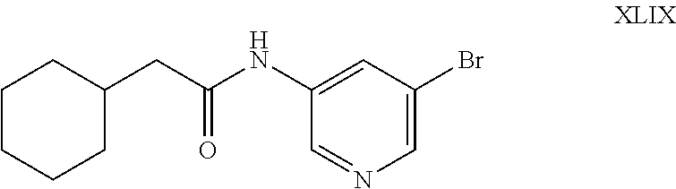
C1CCCC(CC(NC2=CC(Br)=CN=C2)=O)C1
